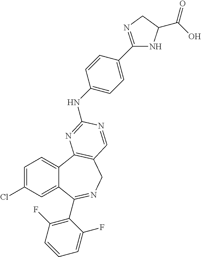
C1=C(Cl)C=C2C(=C1)C1=C(CN=C2C2=C(F)C=CC=C2F)C=NC(NC2=CC=C(C3=NCC(C(O)=O)N3)C=C2)=N1
